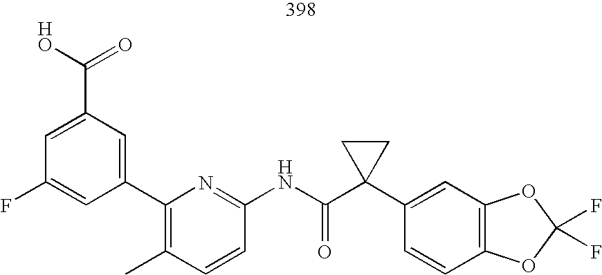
C1(C2=CC(C(=O)O)=CC(F)=C2)=C(C)C=CC(NC(C2(C3=CC4=C(C=C3)OC(F)(F)O4)CC2)=O)=N1
